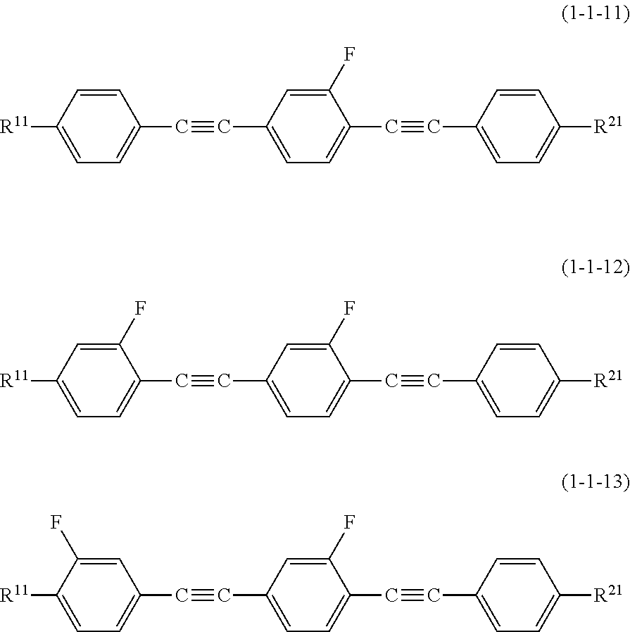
[R11]C1=CC=C(C#CC2=CC=C(C#CC3=CC=C([R21])C=C3)C(F)=C2)C=C1.[R11]C1=CC=C(C#CC2=CC=C(C#CC3=CC=C([R21])C=C3)C(F)=C2)C(F)=C1.[R11]C1=CC=C(C#CC2=CC=C(C#CC3=CC=C([R21])C=C3)C(F)=C2)C=C1F
